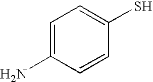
C1=C(N)C=CC(S)=C1
